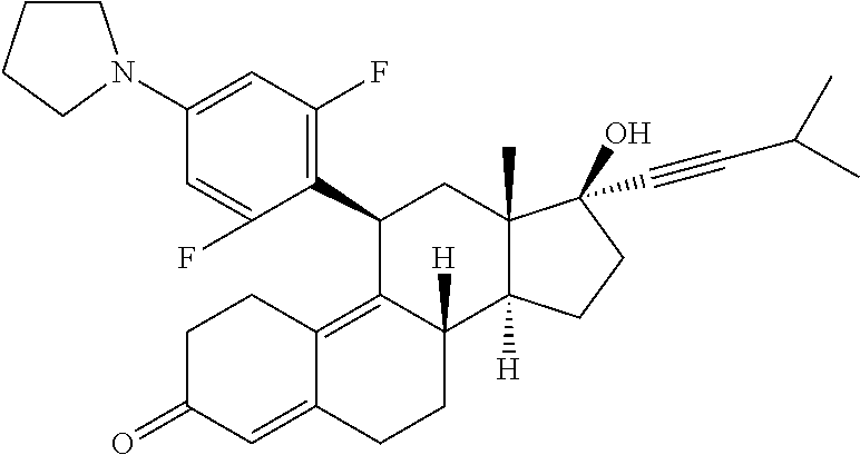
C1(N2CCCC2)=CC(F)=C(C2C3=C4C(=CC(=O)CC4)CCC3([H])C3([H])C(C)(C2)C(O)(C#CC(C)C)CC3)C(F)=C1
